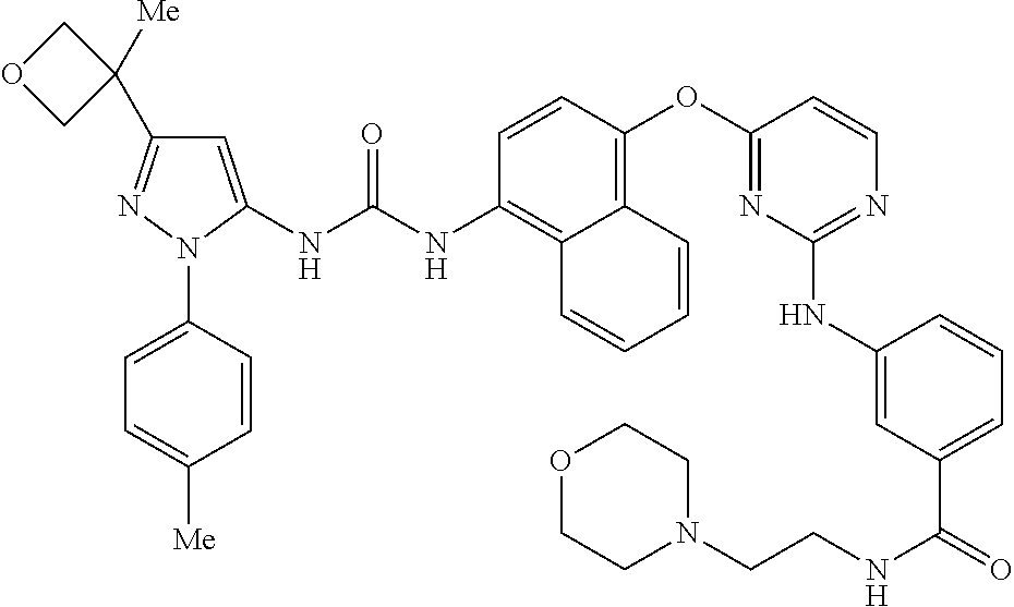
C1=CC(OC2=NC(NC3=CC(C(=O)NCCN4CCOCC4)=CC=C3)=NC=C2)=C2C(=C1NC(NC1=CC(C3([Me])COC3)=NN1C1=CC=C([Me])C=C1)=O)C=CC=C2
